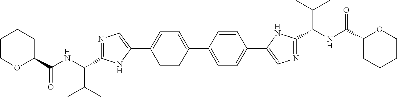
C1COC(C(NC(C2=NC=C(C3=CC=C(C4=CC=C(C5=CN=C(C(NC(C6OCCCC6)=O)C(C)C)N5)C=C4)C=C3)N2)C(C)C)=O)CC1
